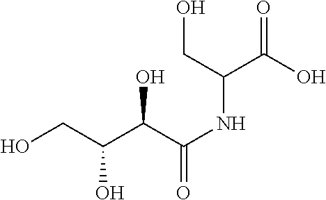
C(O)(C(NC(C(O)=O)CO)=O)C(CO)O
